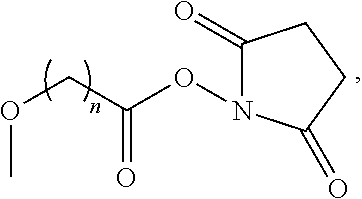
O(CC(ON1C(=O)CCC1=O)=O)C
